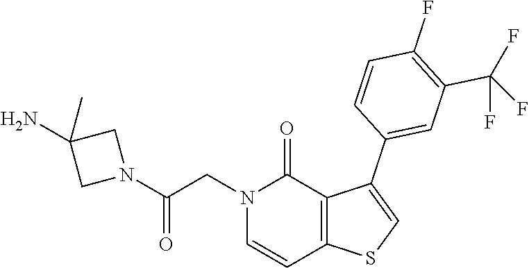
N1(CC(N2CC(N)(C)C2)=O)C=CC2=C(C1=O)C(C1=CC(C(F)(F)F)=C(F)C=C1)=CS2
